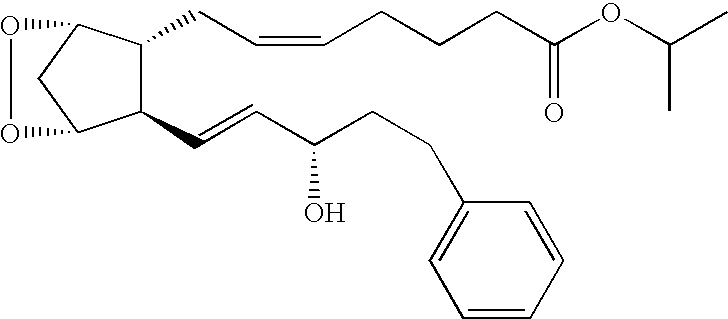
C1(C=CC(CCC2=CC=CC=C2)O)C(CC=CCCCC(OC(C)C)=O)C2CC1OO2
